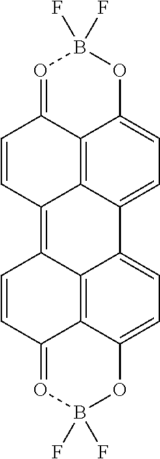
C12=C3C4=CC=C1OB(F)(F)O=C2C=CC3=C1C2=C3C(=CC=C42)OB(F)(F)O=C3C=C1
